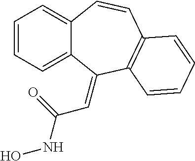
C1=CC=C2C(=C1)C=CC1=C(C2=CC(NO)=O)C=CC=C1
